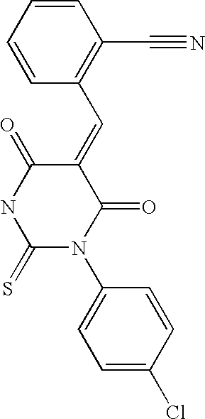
ClC1=CC=C(N2C(=O)C(=CC3=C(C#N)C=CC=C3)C(=O)NC2=S)C=C1
